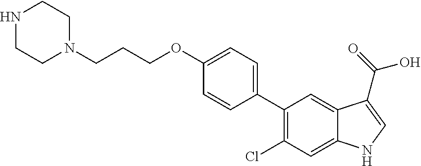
C1(C2=CC=C(OCCCN3CCNCC3)C=C2)=C(Cl)C=C2C(=C1)C(C(=O)O)=CN2
